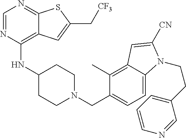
C1=NC(NC2CCN(CC3=CC=C4C(=C3C)C=C([CN])N4CCC3=CC=CN=C3)CC2)=C2C(=N1)SC(C[CF3])=C2
